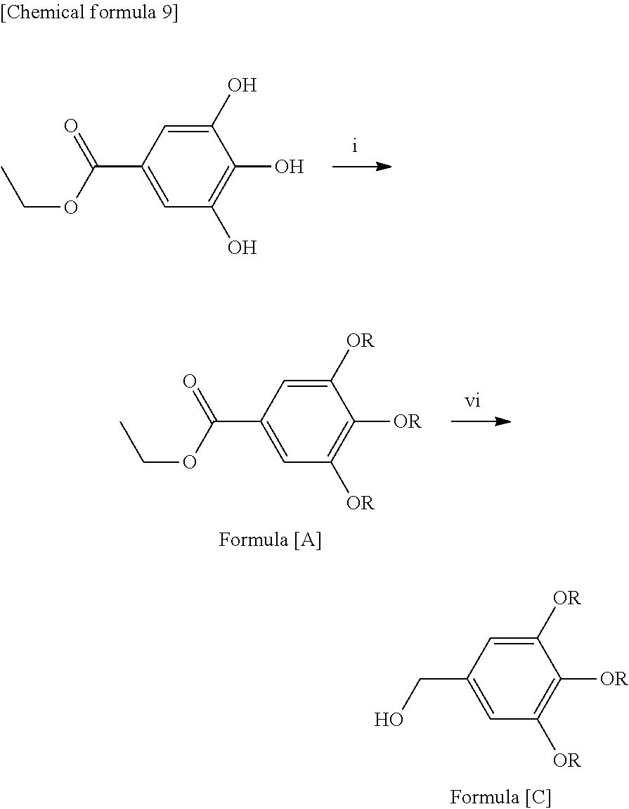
C1(O)=CC(C(=O)OCC)=CC(O)=C1O.C1([OR])=CC(C(=O)OCC)=CC([OR])=C1[OR].C1([OR])=CC(CO)=CC([OR])=C1[OR]
